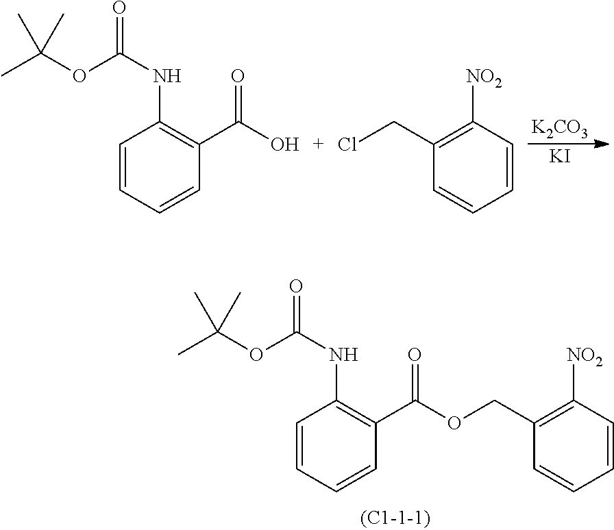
C1=CC=CC(C(O)=O)=C1NC(=O)OC(C)(C)C.C1(CCl)=C([NO2])C=CC=C1.[K2CO3].[KI].C1=CC=CC(C(OCC2=C([NO2])C=CC=C2)=O)=C1NC(=O)OC(C)(C)C
